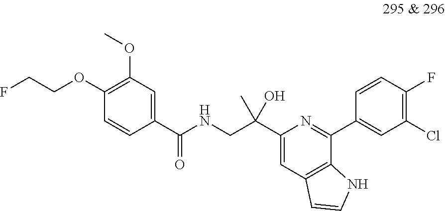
C1(OCCF)=C(OC)C=C(C(=O)NCC(C2=CC3=C(C(C4=CC(Cl)=C(F)C=C4)=N2)NC=C3)(C)O)C=C1
